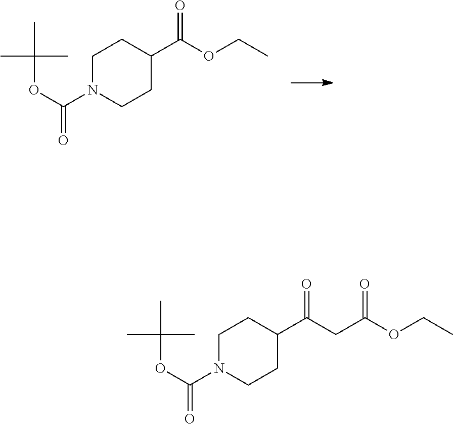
C1N(C(=O)OC(C)(C)C)CCC(C(=O)OCC)C1.C1N(C(=O)OC(C)(C)C)CCC(C(=O)CC(OCC)=O)C1
